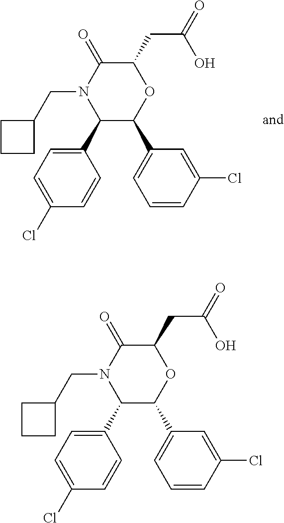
C1(C2=CC=C(Cl)C=C2)C(C2=CC=CC(Cl)=C2)OC(CC(O)=O)C(=O)N1CC1CCC1.C1(C2=CC=C(Cl)C=C2)C(C2=CC=CC(Cl)=C2)OC(CC(O)=O)C(=O)N1CC1CCC1
